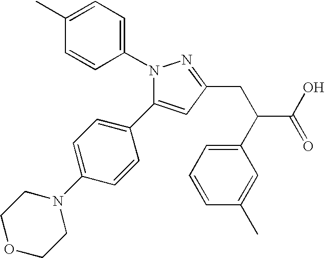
N1(C2=CC=C(C)C=C2)N=C(CC(C(O)=O)C2=CC=CC(C)=C2)C=C1C1=CC=C(N2CCOCC2)C=C1
